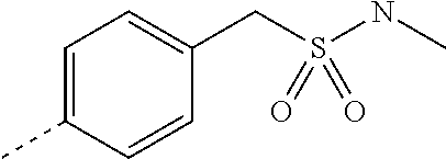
C1=C(C)C=CC(CS(NC)(=O)=O)=C1
